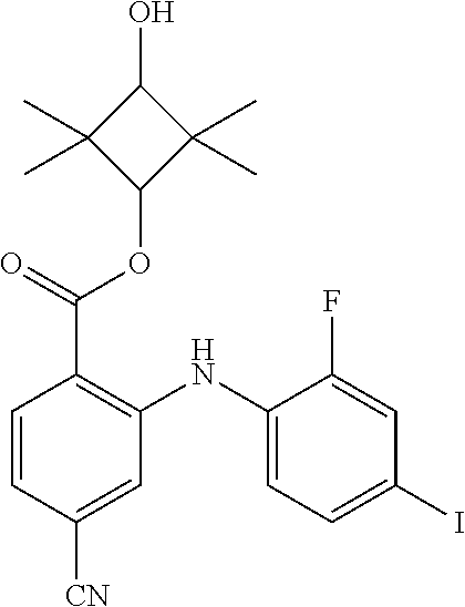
C1(F)=CC(I)=CC=C1NC1=C(C(=O)OC2C(C)(C)C(O)C2(C)C)C=CC([CN])=C1
